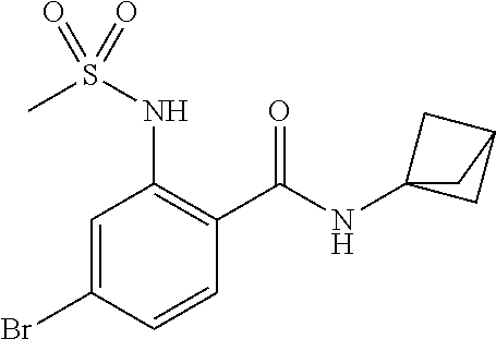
C1=C(Br)C=CC(C(=O)NC23CC(C2)C3)=C1NS(C)(=O)=O
